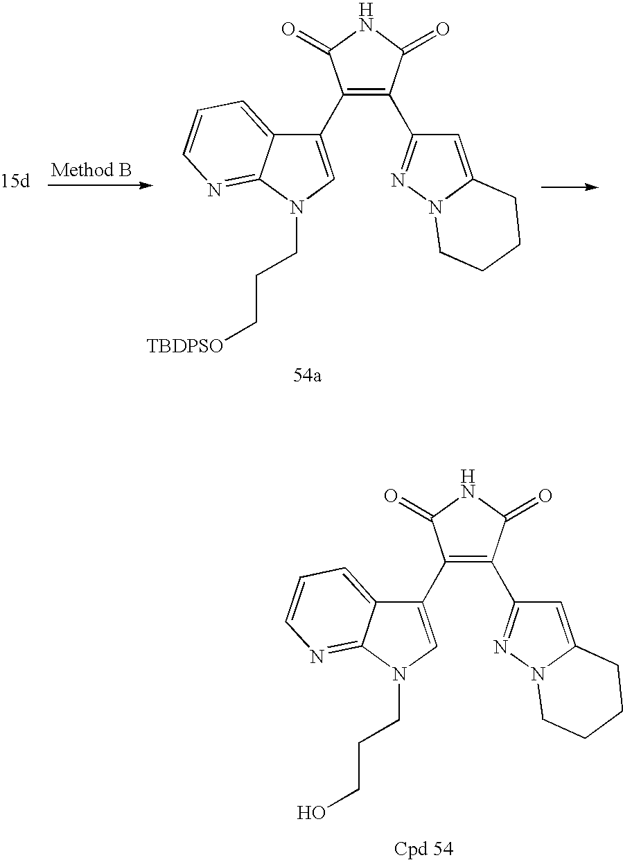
C1(C2=CN(CCC[TBDPSO])C3=NC=CC=C23)=C(C2=NN3C(=C2)CCCC3)C(=O)NC1=O.C1(C2=CN(CCCO)C3=NC=CC=C23)=C(C2=NN3C(=C2)CCCC3)C(=O)NC1=O
